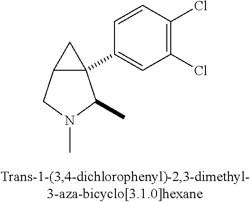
C12C(C3=CC(Cl)=C(Cl)C=C3)(C1)C(C)N(C)C2
